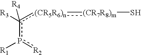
c(p([R2])[R1])([(CR5R6)n]:[(CR7R8)m]S)([R3])[R4]
